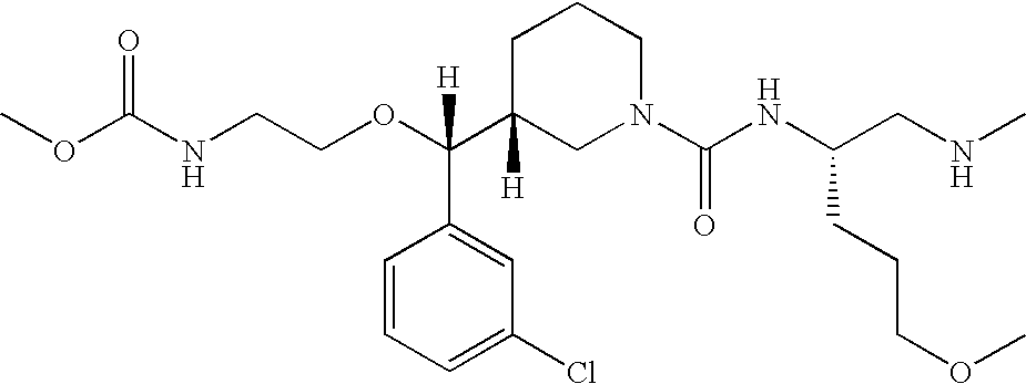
O=C(NCCOC(C1([H])CN(C(NC(CNC)CCCOC)=O)CCC1)(C1=CC(Cl)=CC=C1)[H])OC
